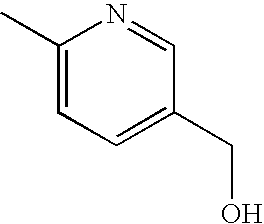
C1(C)=CC=C(CO)C=N1
